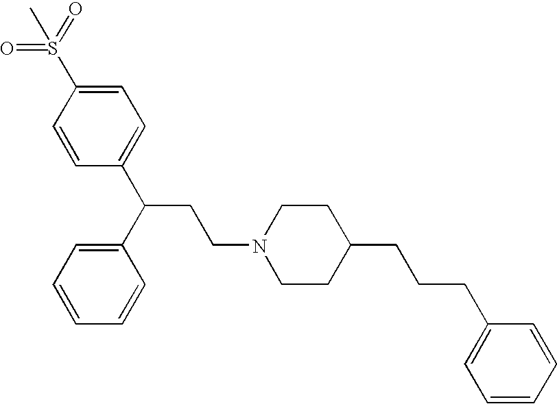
C1CC(CCCC2=CC=CC=C2)CCN1CCC(C1=CC=C(S(C)(=O)=O)C=C1)C1=CC=CC=C1
